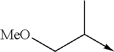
[MeO]CC(C)->C
